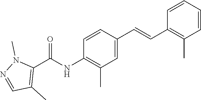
C1=CC(C=CC2=C(C)C=CC=C2)=CC(C)=C1NC(C1=C(C)C=NN1C)=O
